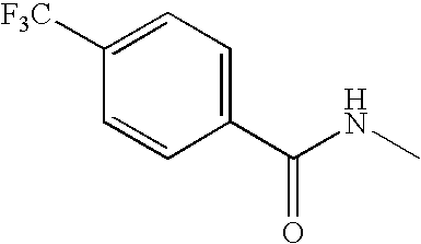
C1=C([F3C])C=CC(C(NC)=O)=C1
